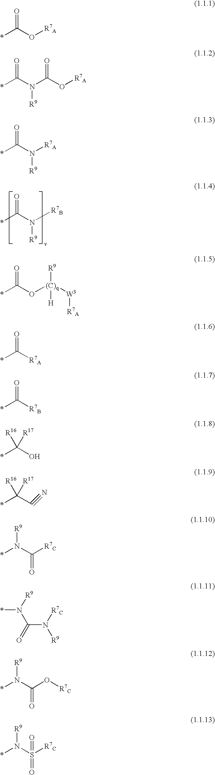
*C(N([R7B])[R9])=O.*C(O[R7A])=O.*C(N(C(=O)O[R7A])[R9])=O.*C(N([R7A])[R9])=O.*C(O[(C)q]([R9])([H])[W3][R7A])=O.*C(=O)[R7A].*C(=O)[R7B].*C(O)([R16])[R17].*C(C#N)([R16])[R17].*N(C(=O)[R7C])[R9].*N(C(N([R9])[R7C])=O)[R9].*N(C(=O)O[R7C])[R9].*N(S(=O)([R7C])=O)[R9]
